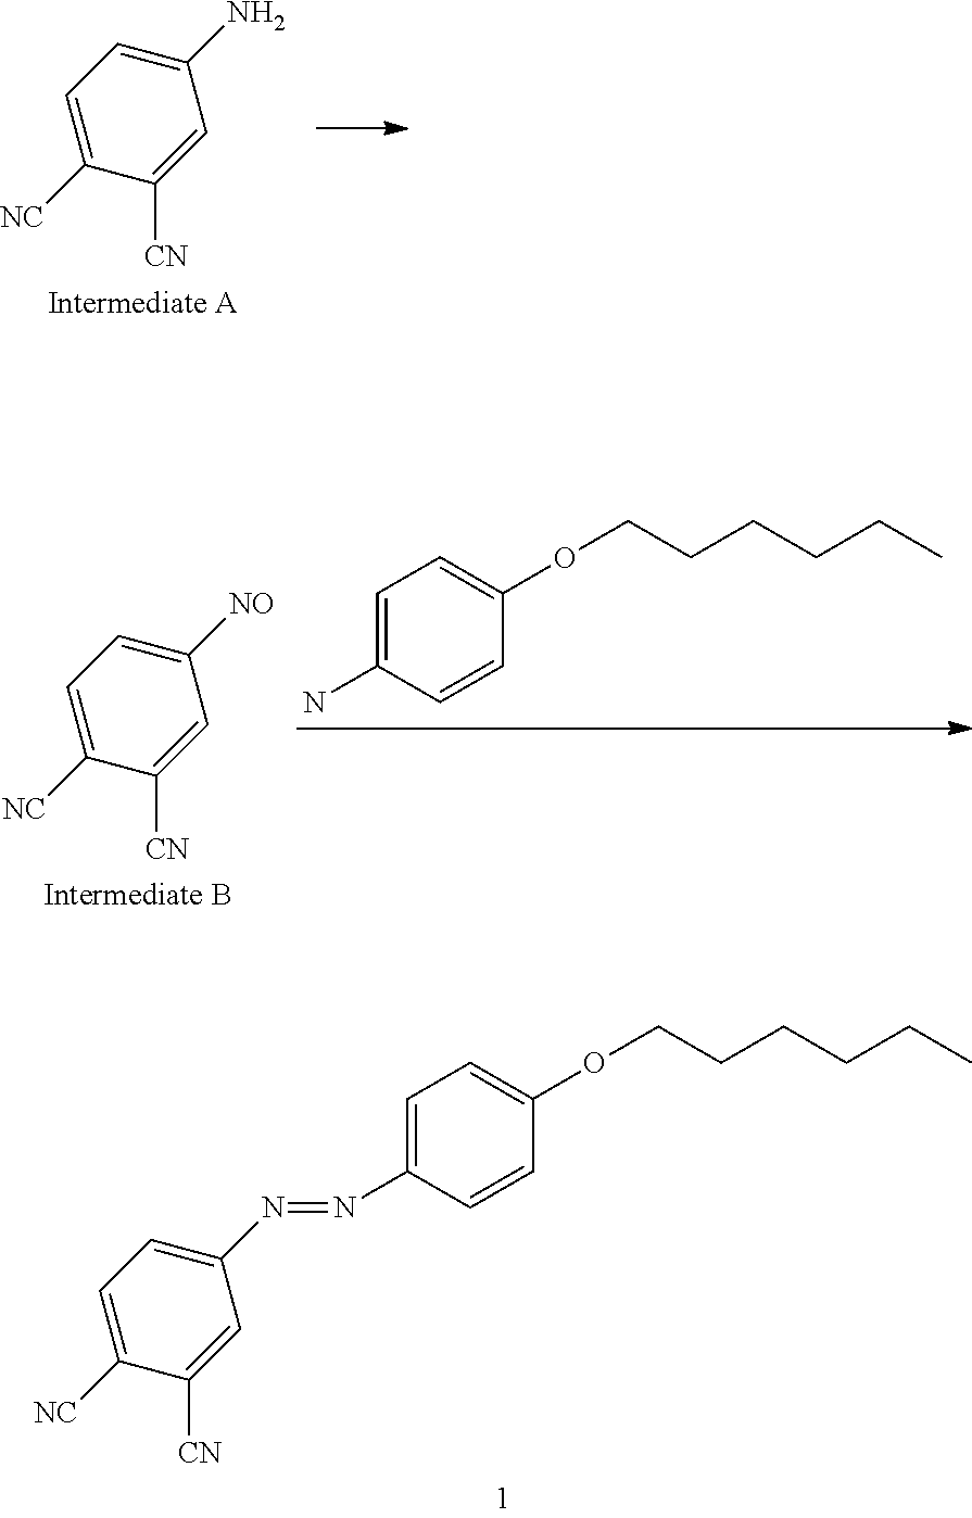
C1=C([NC])C([CN])=CC(N)=C1.C1=C([NC])C([CN])=CC([NO])=C1.C1=C(N)C=CC(OCCCCCC)=C1.C1=C([NC])C([CN])=CC(N=NC2=CC=C(OCCCCCC)C=C2)=C1
